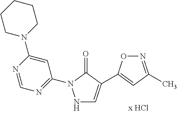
N1C=C(C2=CC(C)=NO2)C(=O)N1C1=NC=NC(N2CCCCC2)=C1
